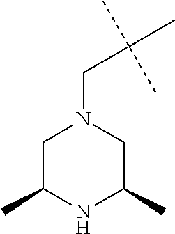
C1C(C)NC(C)CN1CC(C)(C)C
